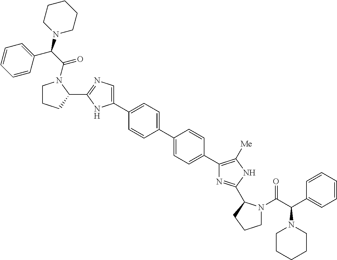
C1=C(C2=CC=C(C3=C([Me])NC(C4N(C(=O)C(N5CCCCC5)C5=CC=CC=C5)CCC4)=N3)C=C2)C=CC(C2=CN=C(C3N(C(=O)C(C4=CC=CC=C4)N4CCCCC4)CCC3)N2)=C1
